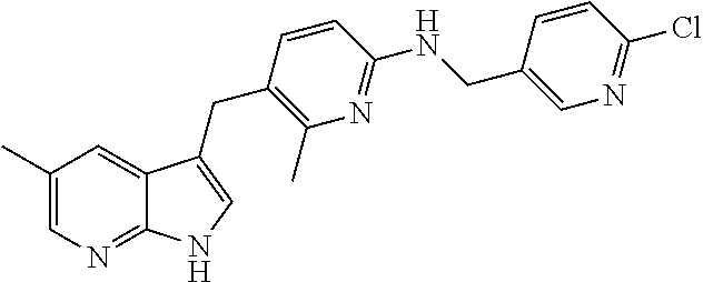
C1(C)=CN=C2C(=C1)C(CC1=C(C)N=C(NCC3=CN=C(Cl)C=C3)C=C1)=CN2
